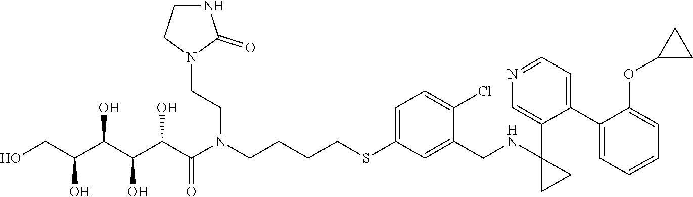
OCC(C(C(C(C(N(CCCCSC1=CC=C(Cl)C(CNC2(C3=CN=CC=C3C3=CC=CC=C3OC3CC3)CC2)=C1)CCN1C(=O)NCC1)=O)O)O)O)O
